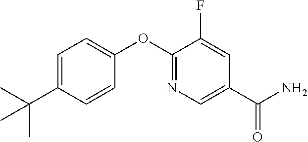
C1=C(C(C)(C)C)C=CC(OC2=NC=C(C(N)=O)C=C2F)=C1
